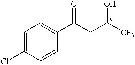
C1=C(Cl)C=CC(C(CC([CF3])O)=O)=C1
